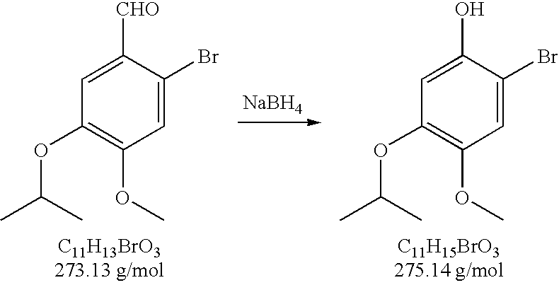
[NaBH4].CC(C)OC1=C(OC)C=C(Br)C([CHO])=C1.CC(C)OC1=C(OC)C=C(Br)C(O)=C1
